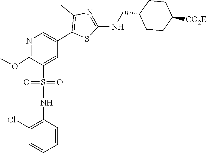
O(C)C1=NC=C(C2=C(C)N=C(NCC3CCC([CO2E])CC3)S2)C=C1S(NC1=C(Cl)C=CC=C1)(=O)=O
